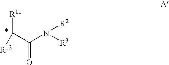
[R11]C(C(=O)N([R2])[R3])[R12]
